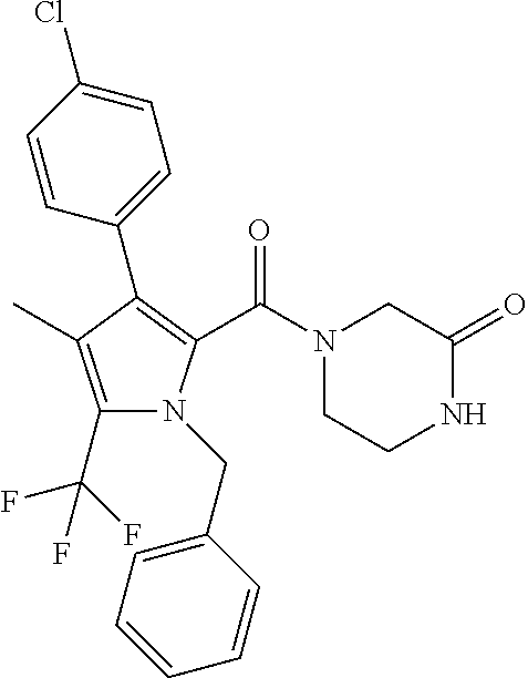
C1(C(F)(F)F)=C(C)C(C2=CC=C(Cl)C=C2)=C(C(N2CC(=O)NCC2)=O)N1CC1=CC=CC=C1
